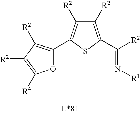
N(=C([R2])C1=C([R2])C([R2])=C(C2=C([R2])C([R2])=C([R4])O2)S1)[R1]
